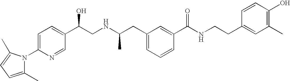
C1(C)=CC=C(C)N1C1=CC=C(C(CNC(CC2=CC=CC(C(NCCC3=CC(C)=C(O)C=C3)=O)=C2)C)O)C=N1
